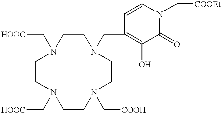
[HOOC]CN1CCN(C[HOOC])CCN(C[COOH])CCN(CC2=C(O)C(=O)N(C[COOEt])C=C2)CC1
